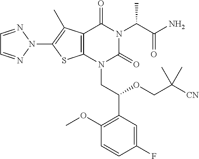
C12=C(N(CC(C3=C(OC)C=CC(F)=C3)OCC([CN])(C)C)C(=O)N(C(C(N)=O)C)C1=O)SC(N1N=CC=N1)=C2C
